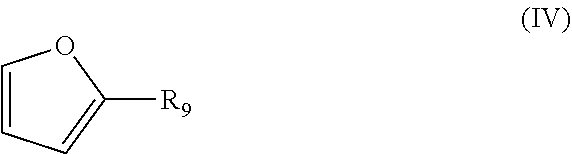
C1=CC=C([R9])O1
